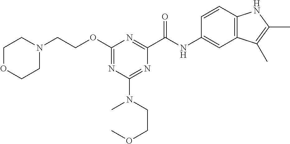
C1N(CCOC2=NC(N(C)CCOC)=NC(C(NC3=CC4=C(C=C3)NC(C)=C4C)=O)=N2)CCOC1
